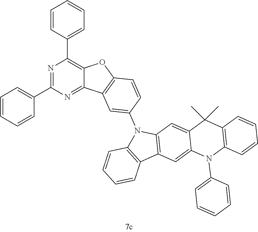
N1=C(C2=CC=CC=C2)N=C2C(=C1C1=CC=CC=C1)OC1=C2C=C(N2C3=C(C4=C2C=C2C(=C4)N(C4=CC=CC=C4)C4=C(C2(C)C)C=CC=C4)C=CC=C3)C=C1
